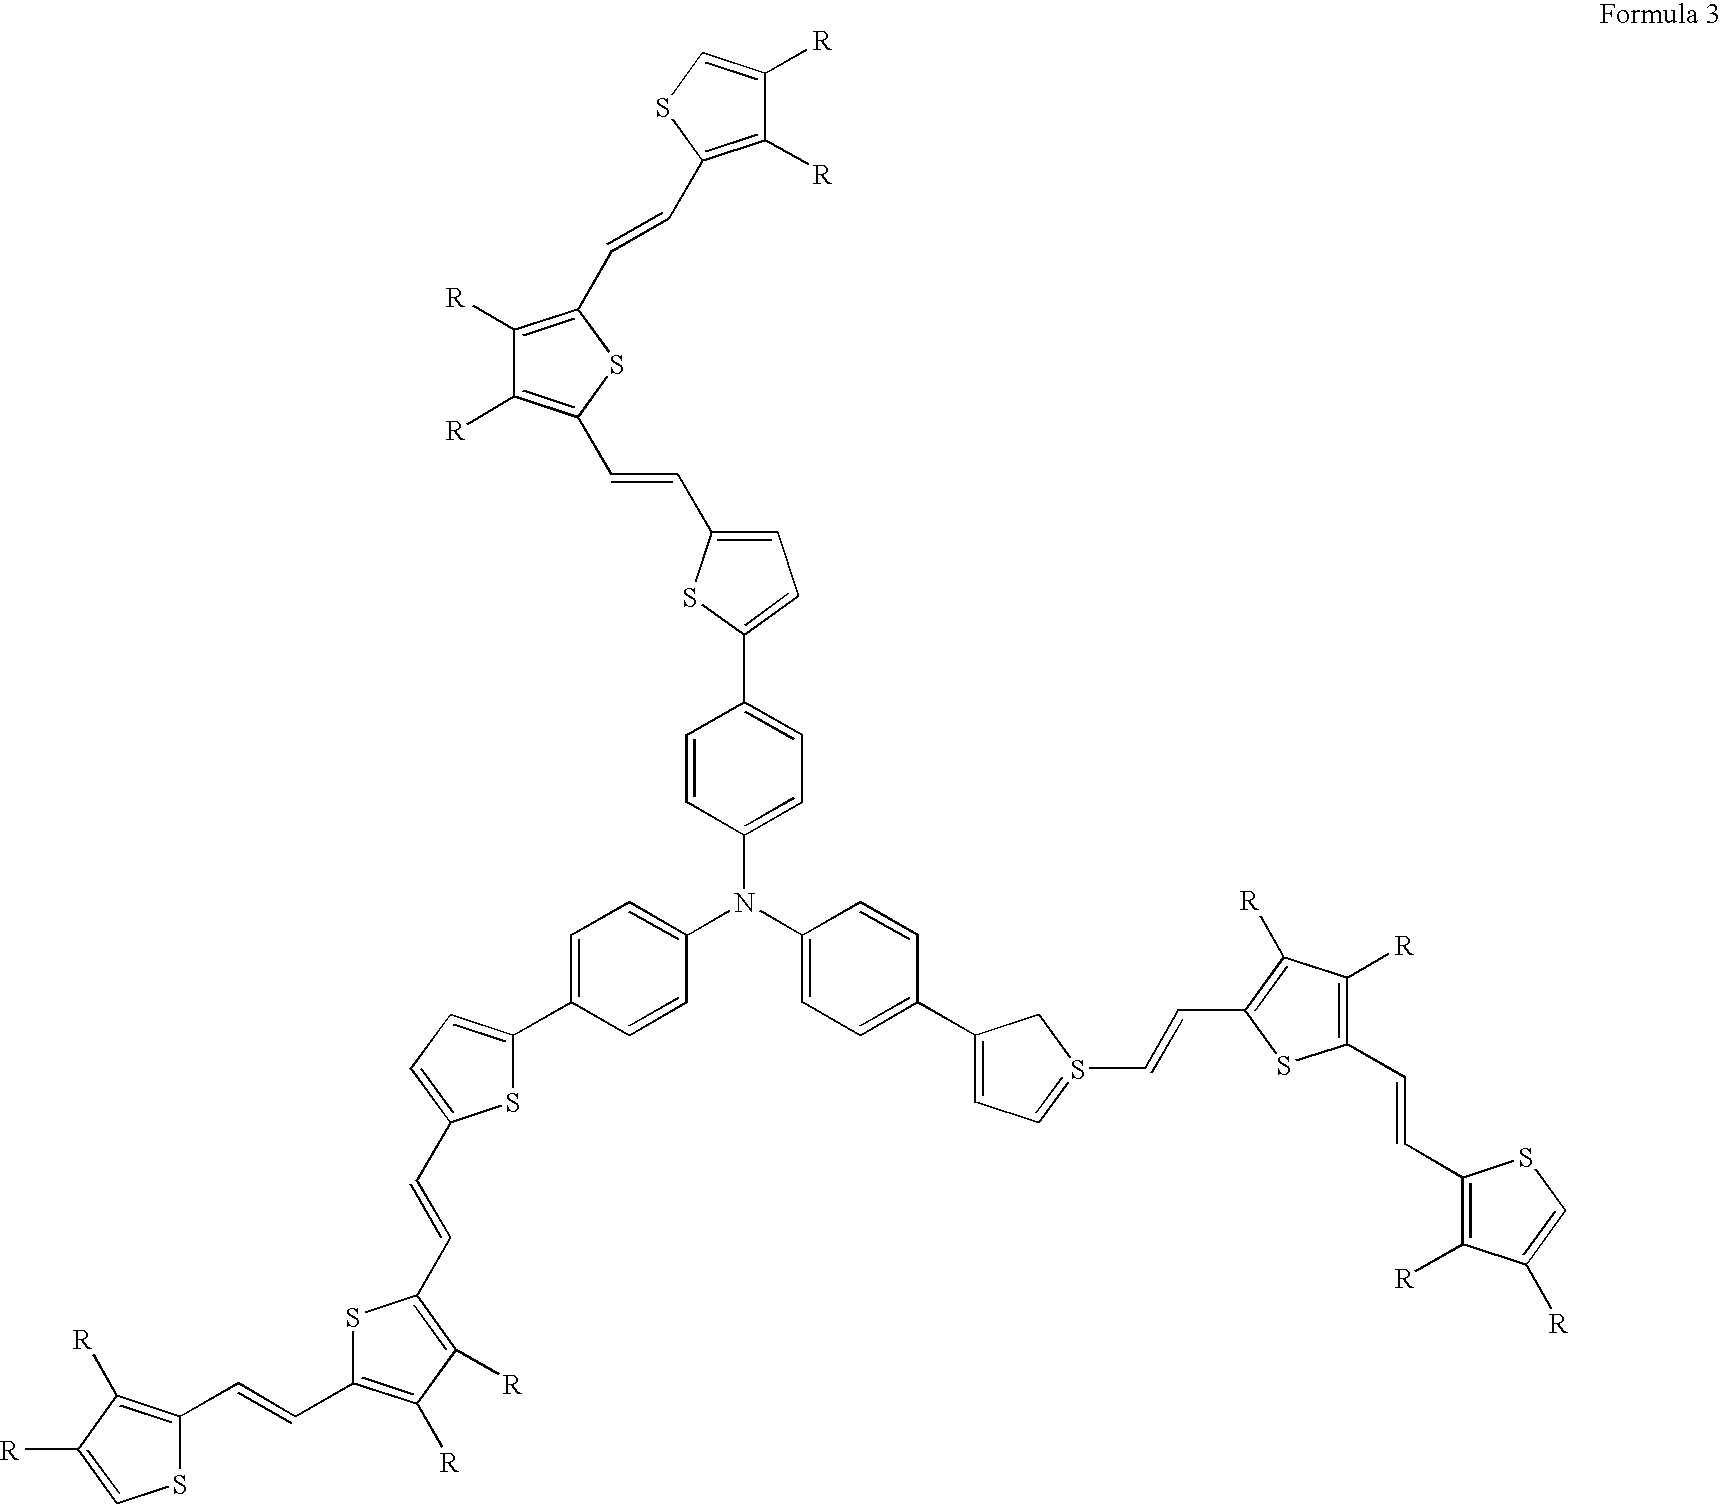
C1(N(C2=CC=C(C3=CC=S(C=CC4=C([R])C([R])=C(C=CC5=C([R])C([R])=CS5)S4)C3)C=C2)C2=CC=C(C3=CC=C(C=CC4=C([R])C([R])=C(C=CC5=C([R])C([R])=CS5)S4)S3)C=C2)=CC=C(C2=CC=C(C=CC3=C([R])C([R])=C(C=CC4=C([R])C([R])=CS4)S3)S2)C=C1
